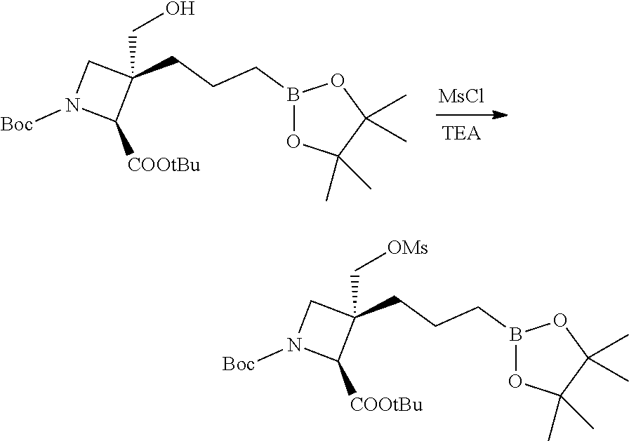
B1(CCCC2(CO)CN([Boc])C2[COOtBu])OC(C)(C)C(C)(C)O1.[MsCl].[TEA].B1(CCCC2(C[OMs])CN([Boc])C2[COOtBu])OC(C)(C)C(C)(C)O1
